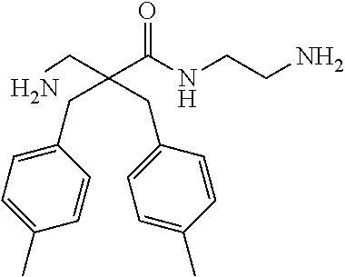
NCCNC(C(CN)(CC1=CC=C(C)C=C1)CC1=CC=C(C)C=C1)=O
